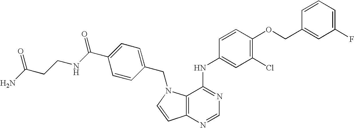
C1(F)=CC=CC(COC2=C(Cl)C=C(NC3=NC=NC4=C3N(CC3=CC=C(C(NCCC(N)=O)=O)C=C3)C=C4)C=C2)=C1
